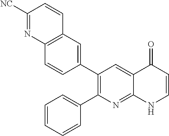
C12=C(C=C(C3=C(C4=CC=CC=C4)N=C4C(=C3)C(=O)C=CN4)C=C1)C=CC([NC])=N2
